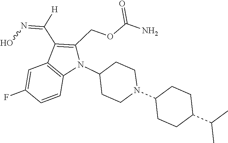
N1(C2CCN(C3CCC(C(C)C)CC3)CC2)C(COC(N)=O)=C(C([H])=NO)C2=C1C=CC(F)=C2
